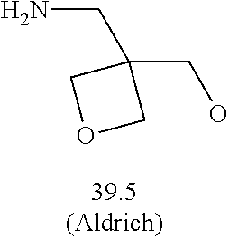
C1(CO)(CN)COC1
